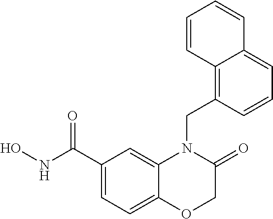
C1(C(NO)=O)=CC=C2C(=C1)N(CC1=C3C(=CC=C1)C=CC=C3)C(=O)CO2
